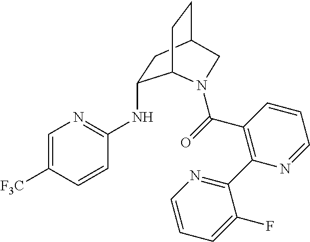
C1=C([F3C])C=CC(NC2CC3CCC2N(C(C2=C(C4=NC=CC=C4F)N=CC=C2)=O)C3)=N1
